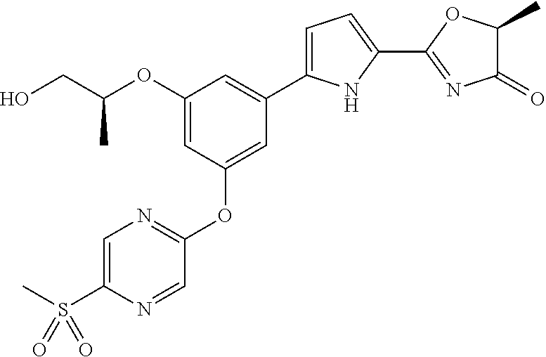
C1(OC(CO)C)=CC(OC2=NC=C(S(C)(=O)=O)N=C2)=CC(C2=CC=C(C3=NC(=O)C(C)O3)N2)=C1
